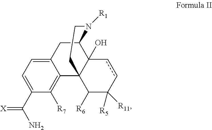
C1(C(N)=[X])=CC=C2C(=C1[R7])C13C(O)(C(N([R1])CC1)C2)ccC([R5])([R11])C3[R6]
